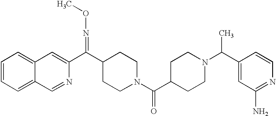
C12=CC=CC=C1C=NC(C(=NOC)C1CCN(C(=O)C3CCN(C(C4=CC(N)=NC=C4)C)CC3)CC1)=C2
